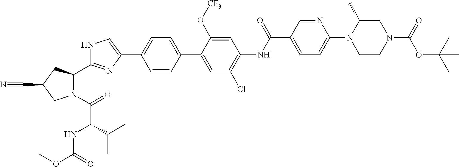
N1(C(=O)C(C(C)C)NC(OC)=O)C(C2=NC(C3=CC=C(C4=CC(Cl)=C(NC(C5=CC=C(N6CCN(C(=O)OC(C)(C)C)CC6C)N=C5)=O)C=C4O[CF3])C=C3)=CN2)CC(C#N)C1
